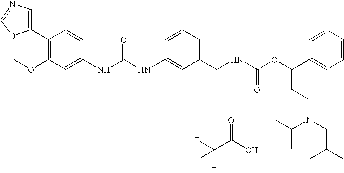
FC(C(O)=O)(F)F.C1(C2=C(OC)C=C(NC(NC3=CC(CNC(OC(C4=CC=CC=C4)CCN(CC(C)C)C(C)C)=O)=CC=C3)=O)C=C2)=CN=CO1
